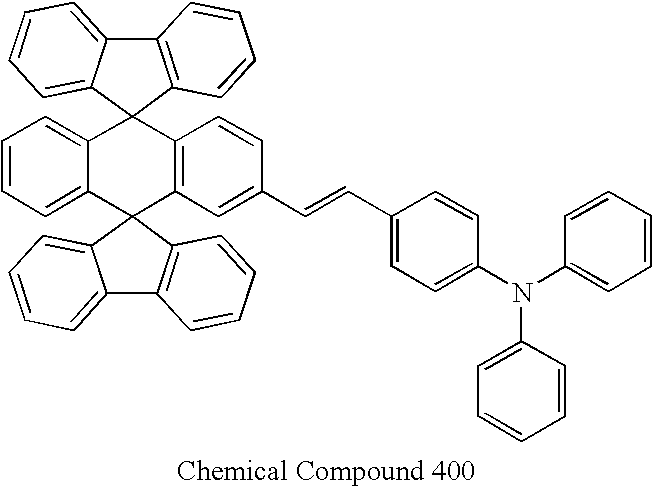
C12=CC=CC=C1C1(C3=C(C=CC(C=CC4=CC=C(N(C5=CC=CC=C5)C5=CC=CC=C5)C=C4)=C3)C23C2=CC=CC=C2C2=C3C=CC=C2)C2=C(C3=CC=CC=C31)C=CC=C2
